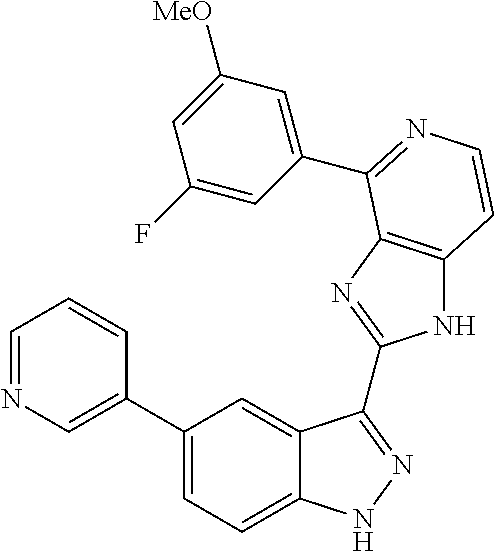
C1(C2=CN=CC=C2)=CC=C2C(=C1)C(C1=NC3=C(N1)C=CN=C3C1=CC([MeO])=CC(F)=C1)=NN2
